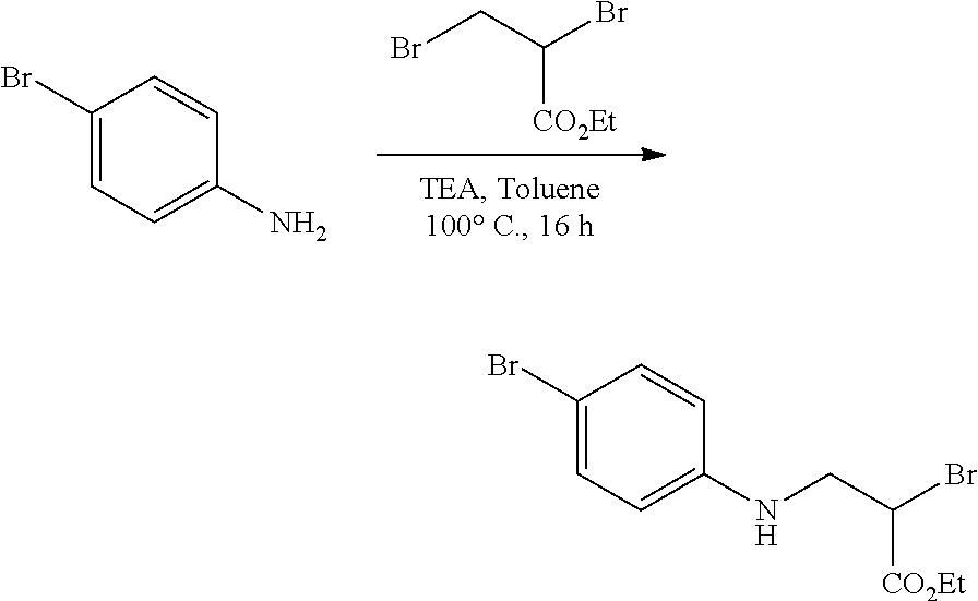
BrCC(Br)[CO2Et].C1=C(Br)C=CC(N)=C1.C1=C(Br)C=CC(NCC(Br)[CO2Et])=C1
